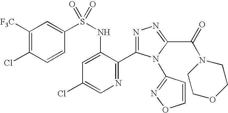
C1([F3C])=C(Cl)C=CC(S(NC2=CC(Cl)=CN=C2C2=NN=C(C(=O)N3CCOCC3)N2C2=NOC=C2)(=O)=O)=C1
